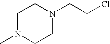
C1N(C)CCN(CCCl)C1
